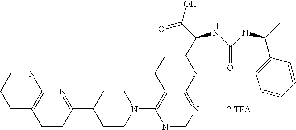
C1=CC(C2CCN(C3=C(CC)C(NCC(NC(=O)NC(C)C4=CC=CC=C4)C(=O)O)=NC=N3)CC2)=NC2=C1CCCN2.[2 TFA]
